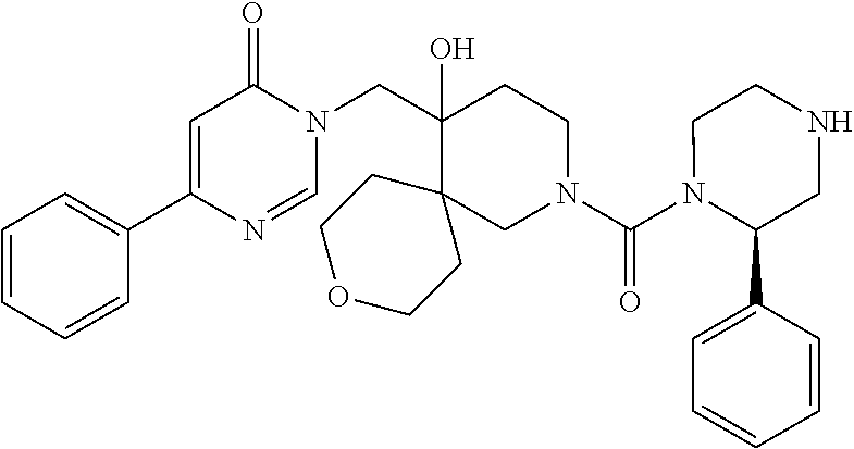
C1(C2=CC(=O)N(CC3(O)C4(CN(C(N5C(C6=CC=CC=C6)CNCC5)=O)CC3)CCOCC4)C=N2)=CC=CC=C1
